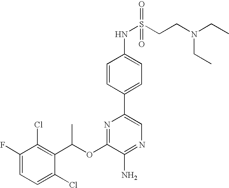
C1=C(F)C(Cl)=C(C(OC2=NC(C3=CC=C(NS(CCN(CC)CC)(=O)=O)C=C3)=CN=C2N)C)C(Cl)=C1
